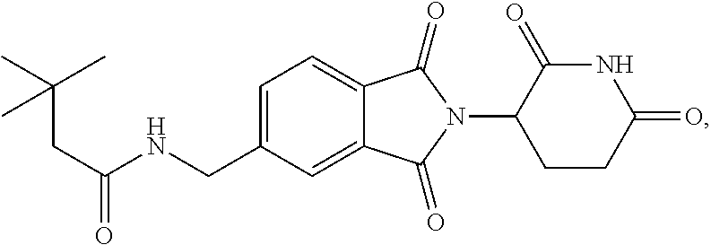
C1=C(CNC(CC(C)(C)C)=O)C=C2C(=C1)C(=O)N(C1CCC(=O)NC1=O)C2=O
